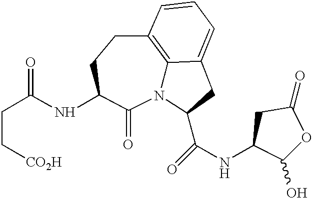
N12C3=C(CCC(NC(CC[CO2H])=O)C1=O)C=CC=C3CC2C(NC1C(O)OC(=O)C1)=O
